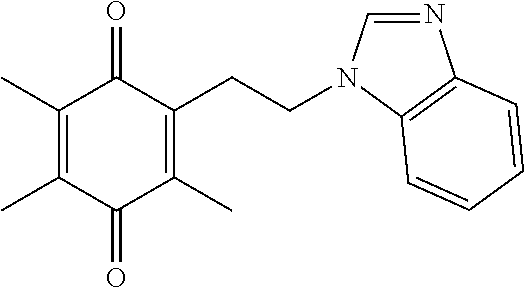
C1(C)=C(C)C(=O)C(C)=C(CCN2C=NC3=C2C=CC=C3)C1=O
